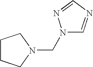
C1CCN(CN2C=NC=N2)C1
